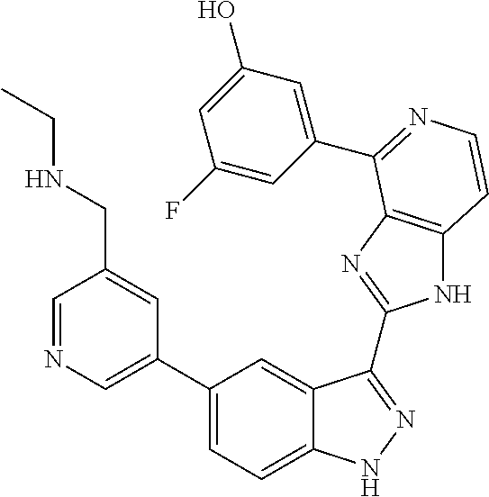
C1(C2=CN=CC(CNCC)=C2)=CC=C2C(=C1)C(C1=NC3=C(N1)C=CN=C3C1=CC(O)=CC(F)=C1)=NN2
